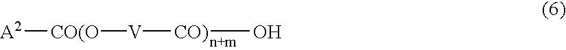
[A2][CO(O][V][CO)]O
